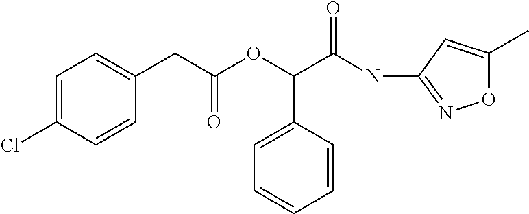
N(C(C(OC(CC1=CC=C(Cl)C=C1)=O)C1=CC=CC=C1)=O)C1=NOC(C)=C1
